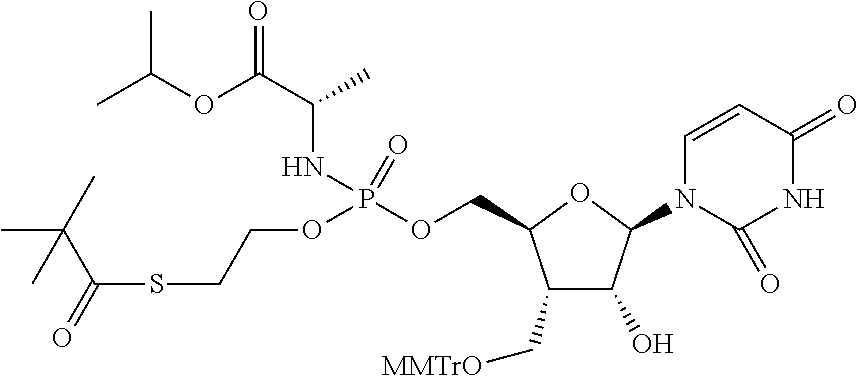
C1(C[MMTrO])C(O)C(N2C=CC(=O)NC2=O)OC1COP(OCCSC(C(C)(C)C)=O)(=O)NC(C(OC(C)C)=O)C
